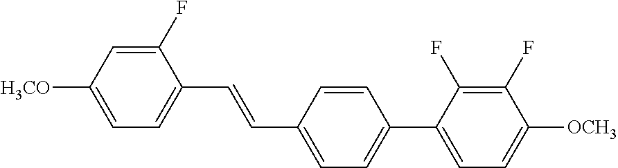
C1(F)=CC([H3CO])=CC=C1C=CC1=CC=C(C2=CC=C([OCH3])C(F)=C2F)C=C1
